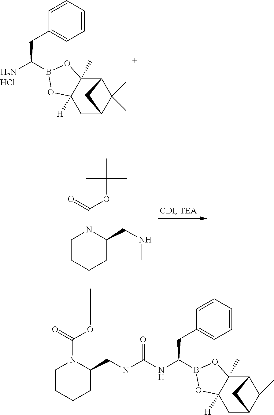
C1=CC=CC=C1CC(NC(=O)N(C)CC1N(C(OC(C)(C)C)=O)CCCC1)B1OC2(C)C3C(C)C(CC2([H])O1)C3.Cl.C1=CC=CC=C1CC(N)B1OC2(C)C3C(C)(C)C(CC2([H])O1)C3.C1CCCC(CNC)N1C(OC(C)(C)C)=O
